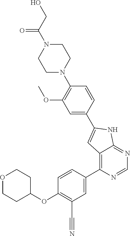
O1CCC(OC2=C(C#N)C=C(C3=C4C(=NC=N3)NC(C3=CC(OC)=C(N5CCN(C(CO)=O)CC5)C=C3)=C4)C=C2)CC1
